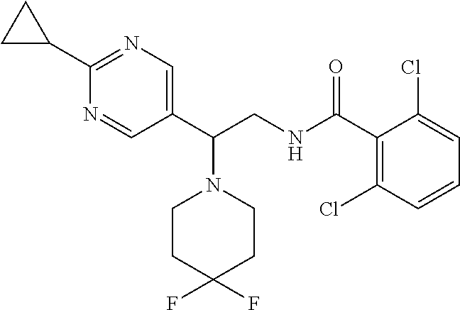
N1=CC(C(CNC(C2=C(Cl)C=CC=C2Cl)=O)N2CCC(F)(F)CC2)=CN=C1C1CC1
